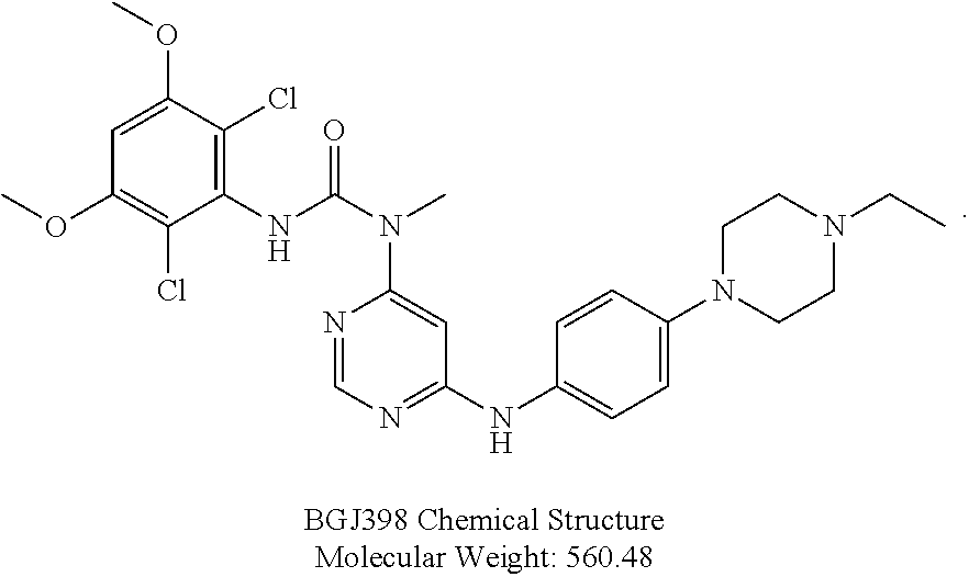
C1=NC(N(C)C(=O)NC2=C(Cl)C(OC)=CC(OC)=C2Cl)=CC(NC2=CC=C(N3CCN(CC)CC3)C=C2)=N1
